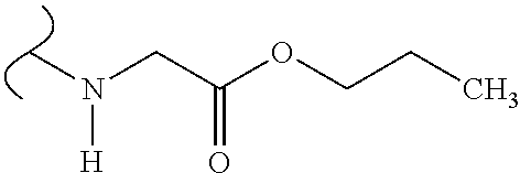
C(C(OCCC)=O)N(C)[H]
